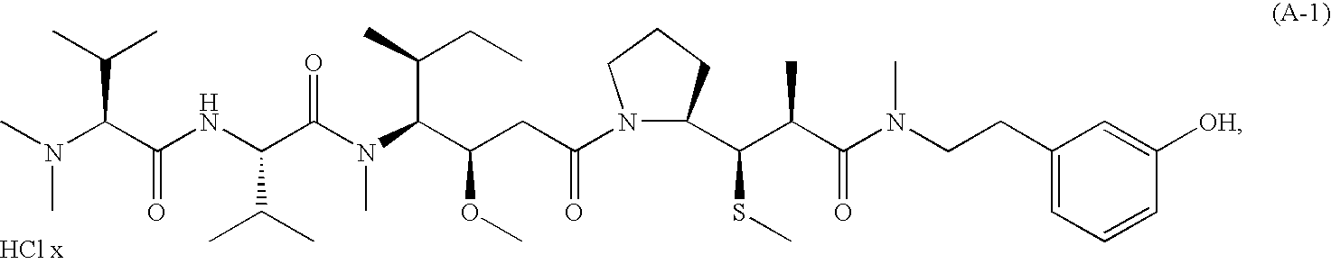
N1(C(CC(C(N(C(C(NC(C(N(C)C)C(C)C)=O)C(C)C)=O)C)C(C)CC)OC)=O)C(C(C(C(N(CCC2=CC=CC([OH])=C2)C)=O)C)SC)CCC1
